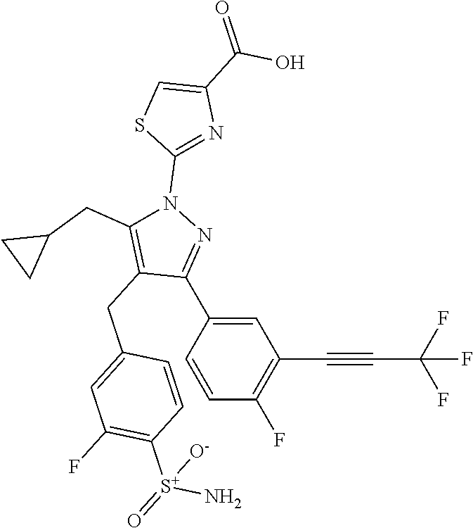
C1=C(C2=NN(C3=NC(C(O)=O)=CS3)C(CC3CC3)=C2CC2=CC(F)=C([S+](N)(=O)[O-])C=C2)C=CC(F)=C1C#CC(F)(F)F
